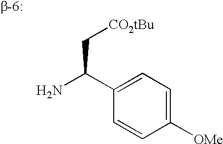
C1([OMe])=CC=C(C(N)C[CO2tBu])C=C1
